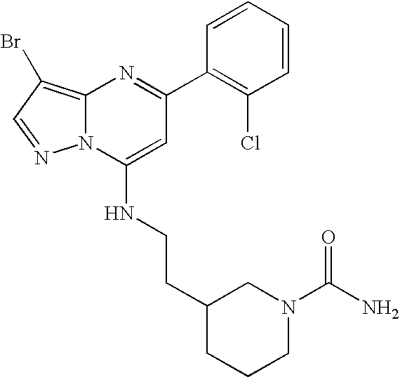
C1(C2=C(Cl)C=CC=C2)=NC2=C(Br)C=NN2C(NCCC2CCCN(C(N)=O)C2)=C1
